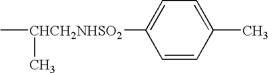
C[CHCH2NHSO2](C)C1=CC=C(C)C=C1
